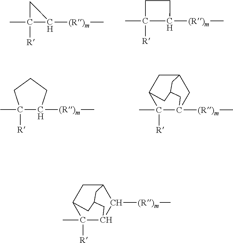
CC1([R])CC1[(R)m]C.CC1([R])CCC1[(R)m]C.C1(C)([R])C([(R)m]C)CCC1.CC1([R])C2CC3CC1([(R)m]C)CC(C3)C2.CC1([R])C2CC3C([(R)m]C)C1CC(C3)C2
